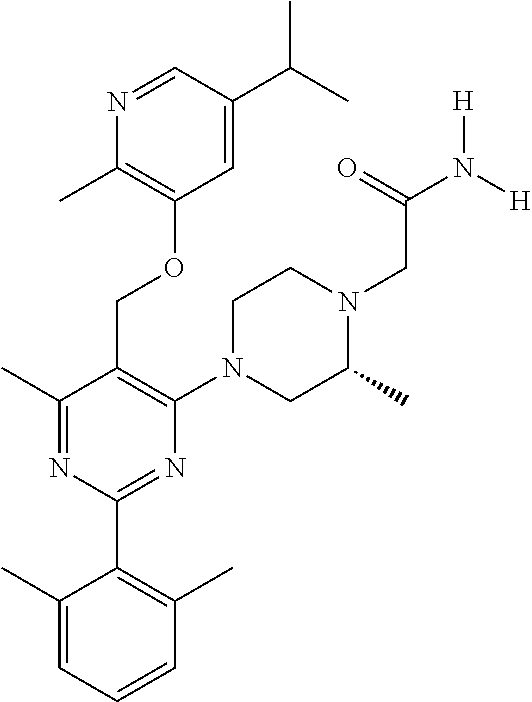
C1=C(C(C)C)C=NC(C)=C1OCC1=C(N2CC(C)N(CC(N([H])[H])=O)CC2)N=C(C2=C(C)C=CC=C2C)N=C1C
